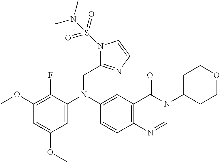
C1(OC)=C(F)C(N(C2=CC3=C(C=C2)N=CN(C2CCOCC2)C3=O)CC2=NC=CN2S(=O)(=O)N(C)C)=CC(OC)=C1
